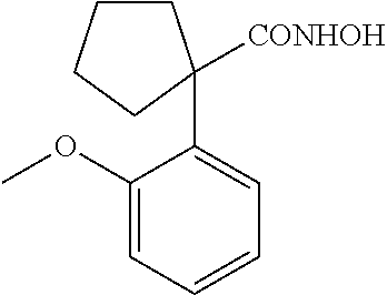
C1(OC)=CC=CC=C1C1([CONHOH])CCCC1
